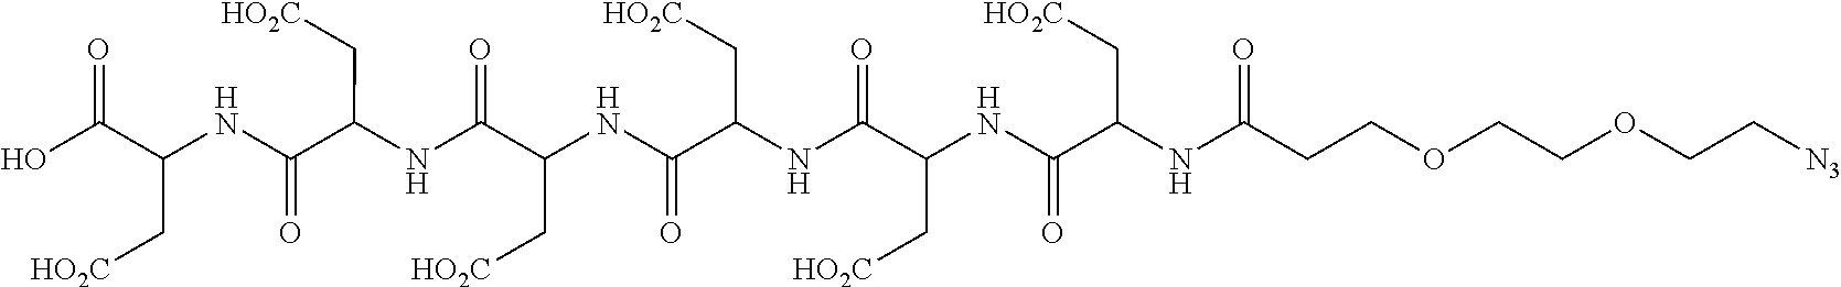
N(C(CCOCCOCC[N3])=O)C(C(NC(C(=O)NC(C(NC(C(=O)NC(C(NC(C(O)=O)C[HO2C])=O)C[HO2C])C[HO2C])=O)C[HO2C])C[HO2C])=O)C[HO2C]
